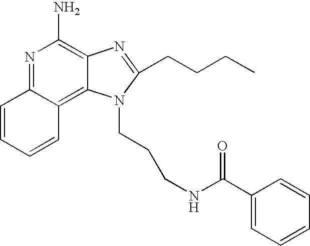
N1=C2C(=C3C(=C1N)N=C(CCCC)N3CCCNC(C1=CC=CC=C1)=O)C=CC=C2
